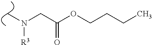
C(C(OCCCC)=O)N(C)[R3]
